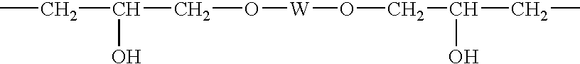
[W](OCC(CC)O)OCC(CC)O
